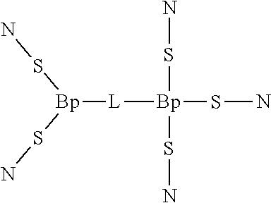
NS[Bp](SN)([L][Bp](SN)SN)SN
